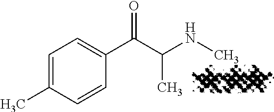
C1=C(C)C=CC(C(C(NC)C)=O)=C1
